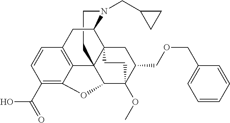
C1CN(CC2CC2)C2C34C15C1=C(C=CC(C(=O)O)=C1OC5C(OC)(C(COCC1=CC=CC=C1)C3)CC4)C2
